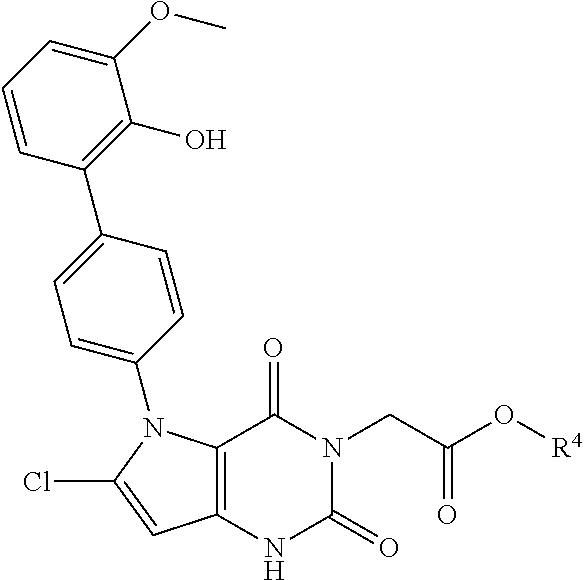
C12=C(C=C(Cl)N1C1=CC=C(C3=C(O)C(OC)=CC=C3)C=C1)NC(=O)N(CC(O[R4])=O)C2=O
